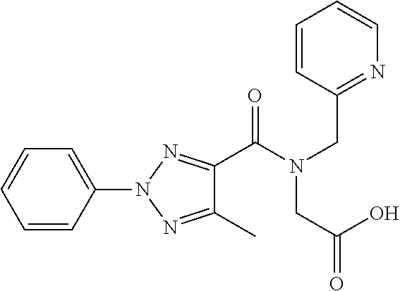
C1=CC(N2N=C(C)C(C(N(CC3=NC=CC=C3)CC(=O)O)=O)=N2)=CC=C1
